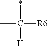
CC([R6])(*)[H]
